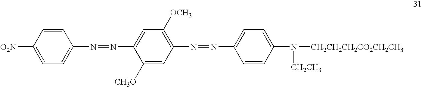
C1=CC(N=NC2=CC([OCH3])=C(N=NC3=CC=C(N([CH2CH2CH2CO2CH2CH3])[CH2CH3])C=C3)C=C2[CH3O])=CC=C1[O2N]
